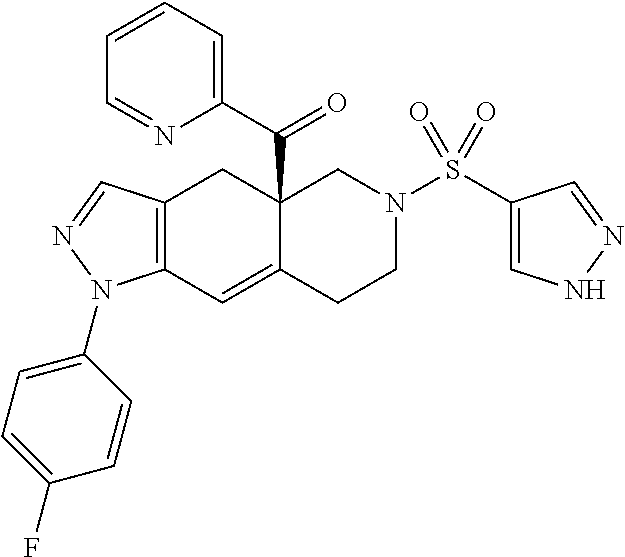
C1=CC=C(C(=O)C23C(=CC4=C(C2)C=NN4C2=CC=C(F)C=C2)CCN(S(=O)(=O)C2=CNN=C2)C3)N=C1
